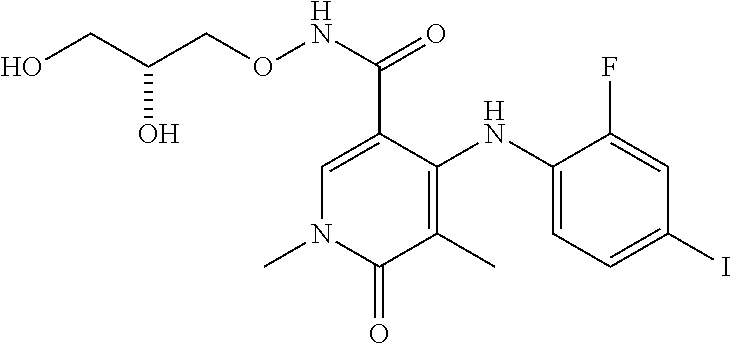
C1=C(C(NOCC(CO)O)=O)C(NC2=CC=C(I)C=C2F)=C(C)C(=O)N1C
